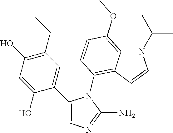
C1(C2=CC(CC)=C(O)C=C2O)=CN=C(N)N1C1=C2C(=C(OC)C=C1)N(C(C)C)C=C2
